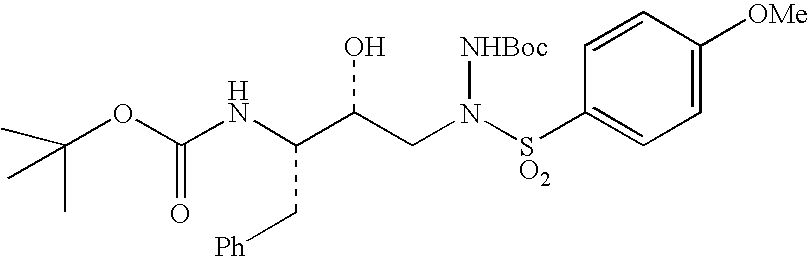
C(NC(C(CN([SO2]C1=CC=C([OMe])C=C1)[NHBoc])O)C[Ph])(=O)OC(C)(C)C
